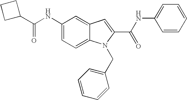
C1(C(NC2=CC=C3C(=C2)C=C(C(NC2=CC=CC=C2)=O)N3CC2=CC=CC=C2)=O)CCC1
